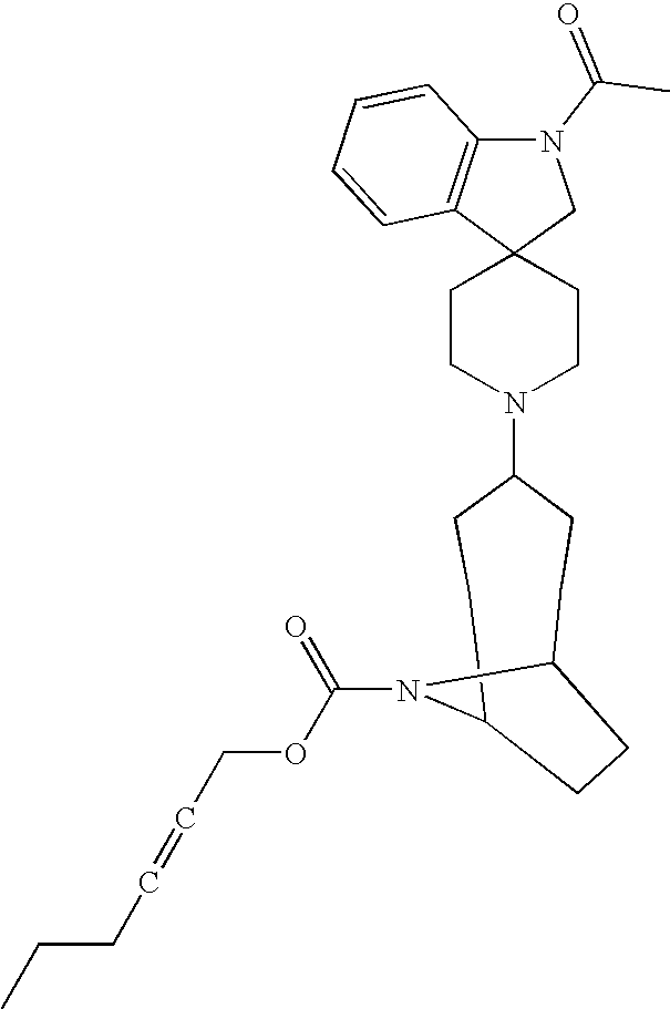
C1CN(C2CCC3N(C(OCC=CCCC)=O)C(CC2)CC3)CCC12CN(C(=O)C)C1=C2C=CC=C1
